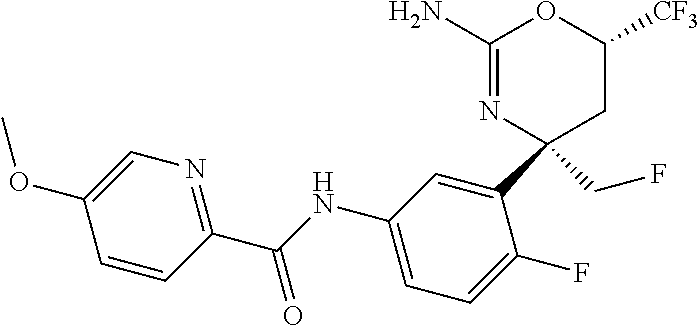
C1(N)=NC(C2=CC(NC(C3=NC=C(OC)C=C3)=O)=CC=C2F)(CF)CC([CF3])O1
